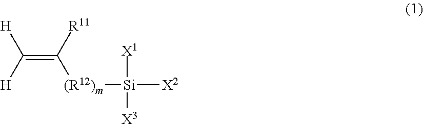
C([H])([H])=C([R11])[(R12)m][Si]([X2])([X1])[X3]
